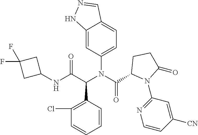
C12=CC(N(C(C3N(C4=NC=CC([CN])=C4)C(=O)CC3)=O)C(C(NC3CC(F)(F)C3)=O)C3=C(Cl)C=CC=C3)=CC=C1C=NN2
